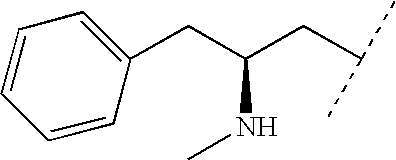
C1(CC(CC(C)C)NC)=CC=CC=C1
